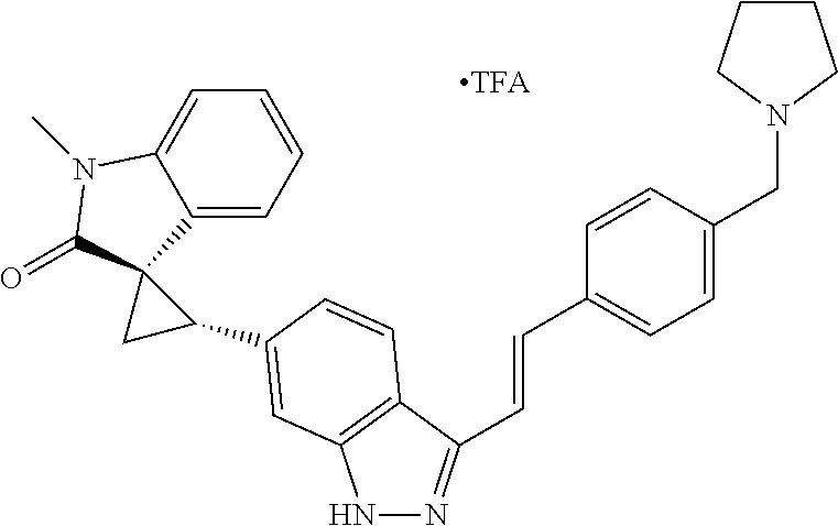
N1N=C(C=CC2=CC=C(CN3CCCC3)C=C2)C2=C1C=C(C1CC13C1=CC=CC=C1N(C)C3=O)C=C2
